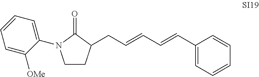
C1=CC=C(N2CCC(CC=CC=CC3=CC=CC=C3)C2=O)C([OMe])=C1
